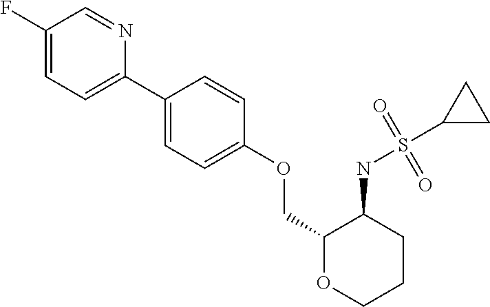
C1(C2=CC=C(F)C=N2)=CC=C(OCC2OCCCC2NS(=O)(=O)C2CC2)C=C1
